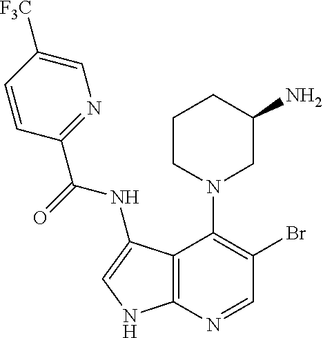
C1=NC2=C(C(N3CC(N)CCC3)=C1Br)C(NC(C1=NC=C([F3C])C=C1)=O)=CN2
